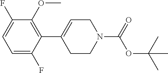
C1(C2=C(OC)C(F)=CC=C2F)=CCN(C(OC(C)(C)C)=O)CC1
